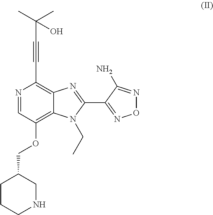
N1=CC(OCC2CCCNC2)=C2C(=C1C#CC(C)(C)O)N=C(C1=NON=C1N)N2CC
